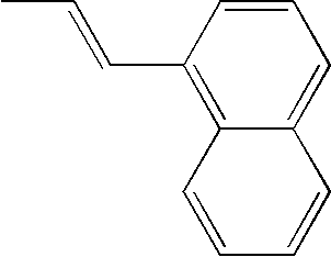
C1(C=CC)=C2C(=CC=C1)C=CC=C2
